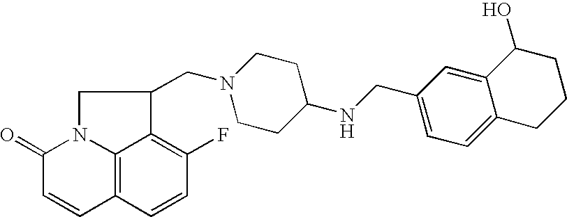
C12=C3C=CC(F)=C1C(CN1CCC(NCC4=CC=C5C(=C4)C(O)CCC5)CC1)CN2C(=O)C=C3
